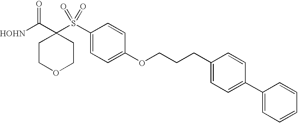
[HOHN]C(C1(S(C2=CC=C(OCCCC3=CC=C(C4=CC=CC=C4)C=C3)C=C2)(=O)=O)CCOCC1)=O
